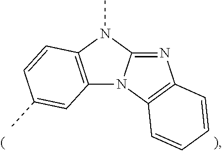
N12C(=NC3=C1C=CC=C3)N(C)C1=C2C=C(C)C=C1
